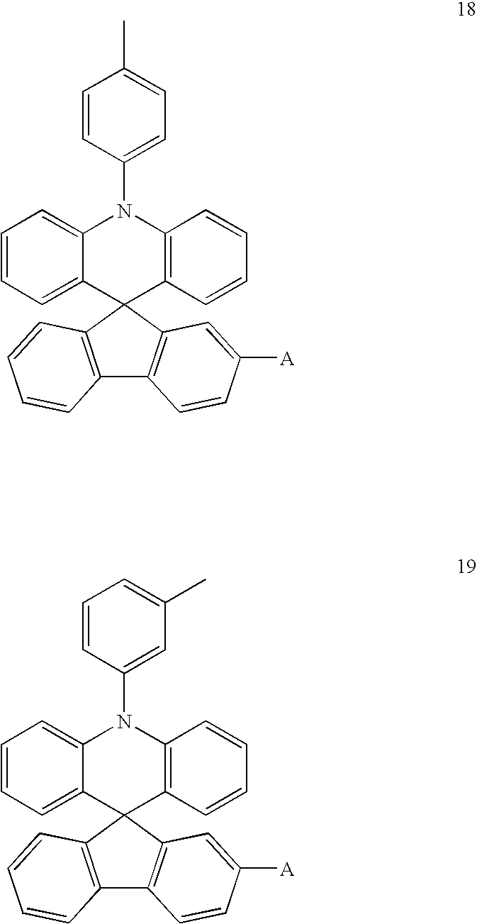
C1=CC=C2C(=C1)N(C1=CC=C(C)C=C1)C1=C(C=CC=C1)C21C2=C(C3=C1C=CC=C3)C=CC([A])=C2.C1=CC=C2C(=C1)N(C1=CC(C)=CC=C1)C1=C(C=CC=C1)C21C2=C(C3=C1C=CC=C3)C=CC([A])=C2
